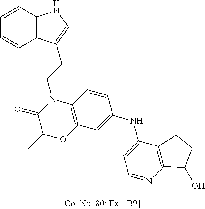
C1=CC2=C(C=C1)C(CCN1C(=O)C(C)OC3=C1C=CC(NC1=CC=NC4=C1CCC4O)=C3)=CN2
